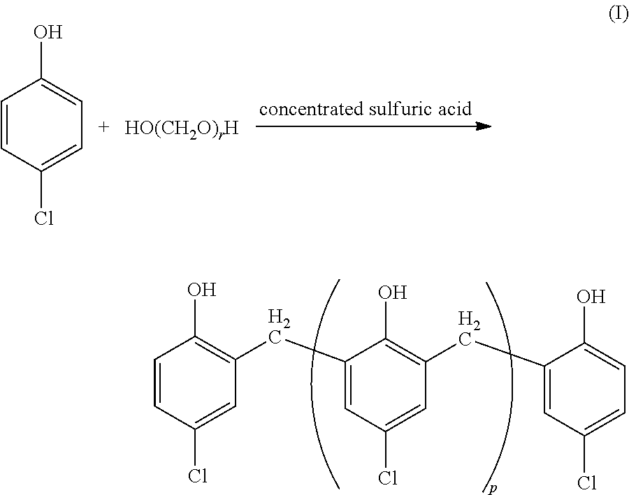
C1=CC(Cl)=CC=C1O.C1=CC(Cl)=CC(CC2=CC(Cl)=CC(CC3=CC(Cl)=CC=C3O)=C2O)=C1O
